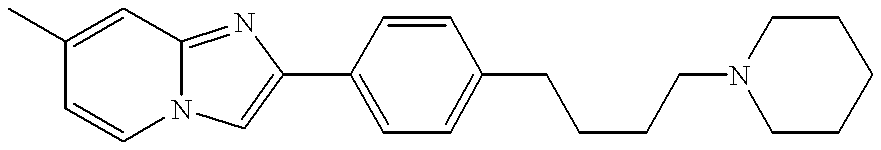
N12C(=NC(C3=CC=C(CCCCN4CCCCC4)C=C3)=C1)C=C(C)C=C2
